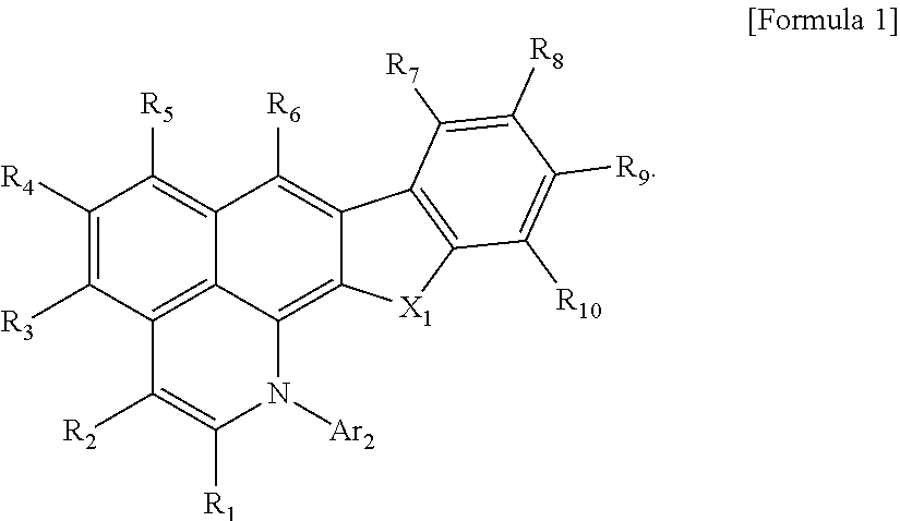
C1([R4])=C([R3])C2=C3C(=C1[R5])C([R6])=C1C(=C3N([Ar2])C([R1])=C2[R2])[X1]C2=C1C([R7])=C([R8])C([R9])=C2[R10]
